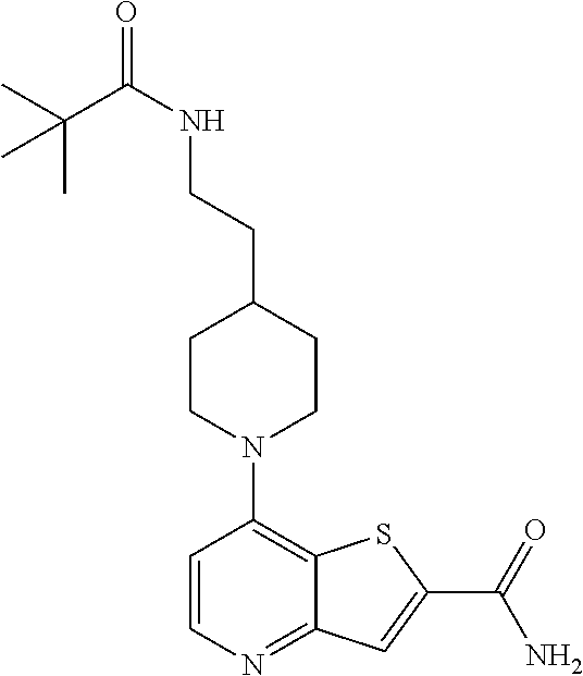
C1=CN=C2C(=C1N1CCC(CCNC(C(C)(C)C)=O)CC1)SC(C(=O)N)=C2
